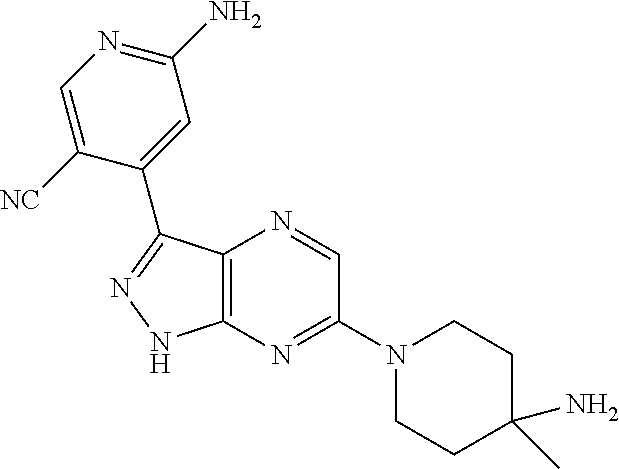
C12=C(N=C(N3CCC(N)(C)CC3)C=N1)NN=C2C1=CC(N)=NC=C1[NC]
